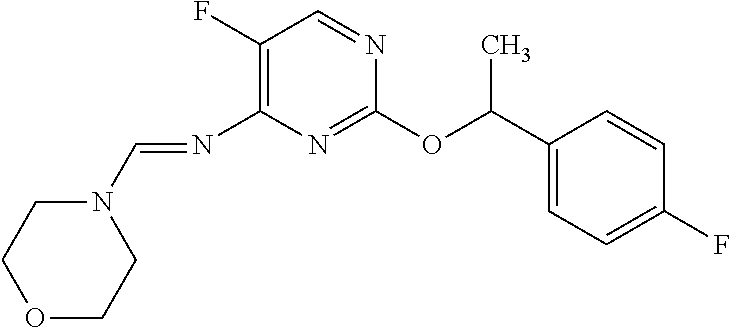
N(C1=C(F)C=NC(OC(C2=CC=C(F)C=C2)C)=N1)=CN1CCOCC1
